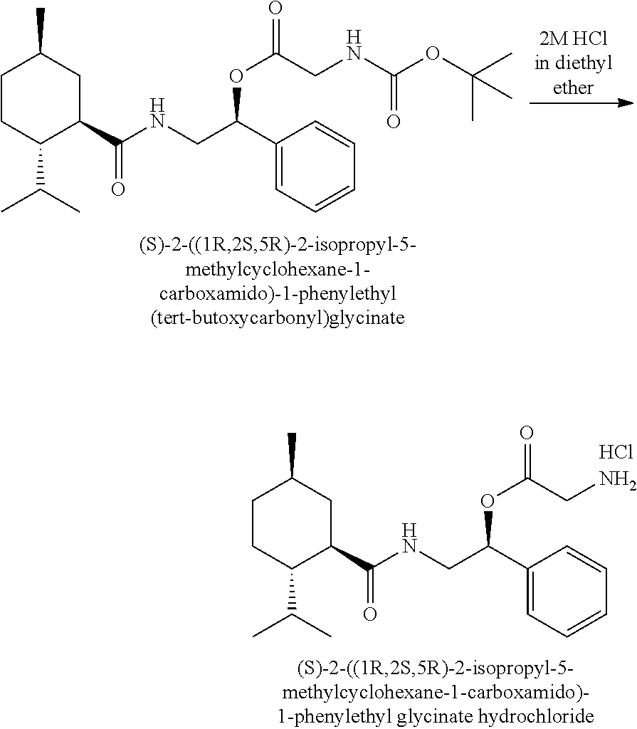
C1CC(C(C)C)C(C(NCC(C2=CC=CC=C2)OC(CNC(OC(C)(C)C)=O)=O)=O)CC1C.C1CC(C(C)C)C(C(NCC(C2=CC=CC=C2)OC(CN)=O)=O)CC1C.Cl
